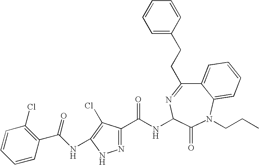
N(C1=C(Cl)C(C(NC2N=C(CCC3=CC=CC=C3)C3=CC=CC=C3N(CCC)C2=O)=O)=NN1)C(C1=C(Cl)C=CC=C1)=O
